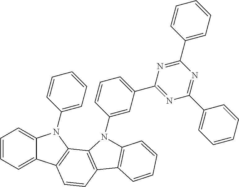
C1=CC=C2C(=C1)N(C1=CC=CC=C1)C1=C2C=CC2=C1N(C1=CC(C3=NC(C4=CC=CC=C4)=NC(C4=CC=CC=C4)=N3)=CC=C1)C1=C2C=CC=C1
